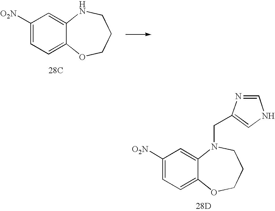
C1([O2N])=CC=C2C(=C1)NCCCO2.[28C].C1([O2N])=CC=C2C(=C1)N(CC1=CNC=N1)CCCO2.[28D]
